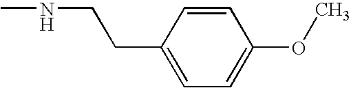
N(CCC1=CC=C(OC)C=C1)C
